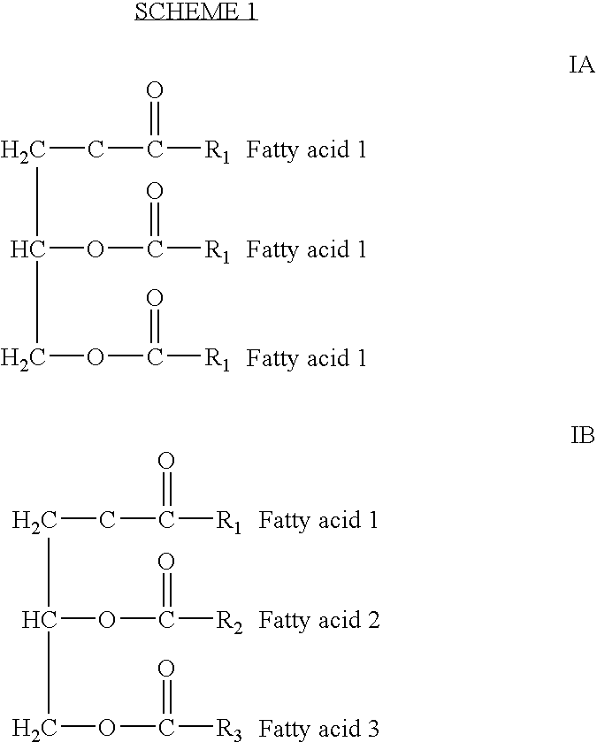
C(CC([R1])=O)C(COC([R1])=O)OC([R1])=O.C(CC([R1])=O)C(COC([R3])=O)OC([R2])=O
